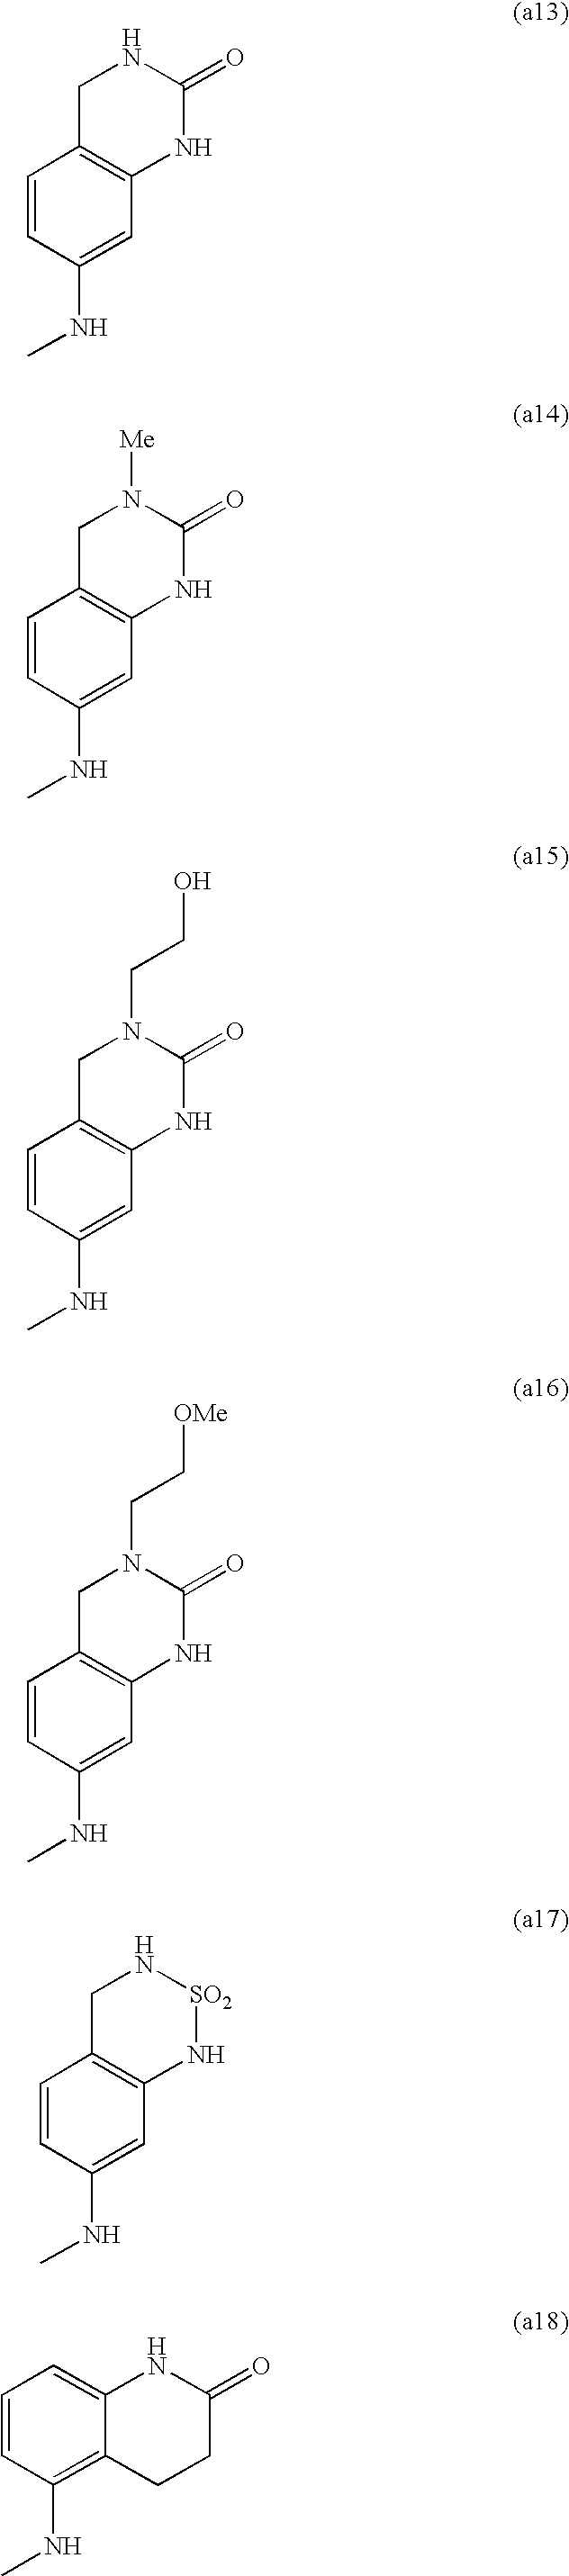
C1=CC(NC)=CC2=C1CNC(=O)N2.C1=CC(NC)=CC2=C1CN([Me])C(=O)N2.C1=CC(NC)=CC2=C1CN(CCO)C(=O)N2.C1=CC(NC)=CC2=C1CN(CC[OMe])C(=O)N2.C1=CC(NC)=CC2=C1CN[SO2]N2.C1=CC(NC)=C2C(=C1)NC(=O)CC2
